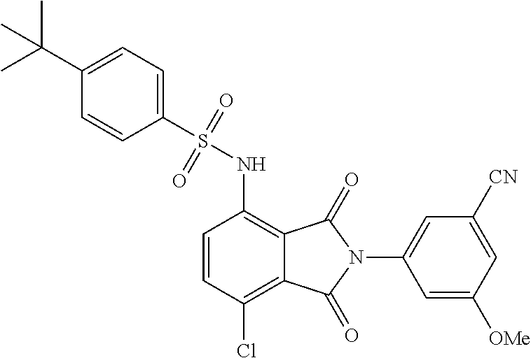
C1=CC(Cl)=C2C(=C1NS(=O)(=O)C1=CC=C(C(C)(C)C)C=C1)C(=O)N(C1=CC([CN])=CC([OMe])=C1)C2=O
